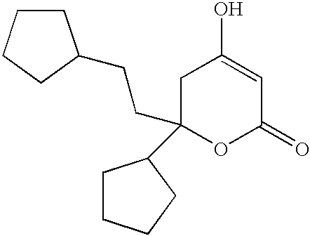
C1C(CCC2CCCC2)(C2CCCC2)OC(=O)C=C1O
